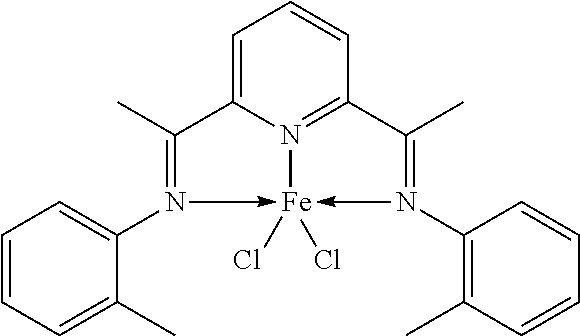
C1=C2N3=C(C=C1)C(C)=N(C1=C(C)C=CC=C1)->[Fe]3(Cl)(Cl)-N(C1=CC=CC=C1C)=C2C
